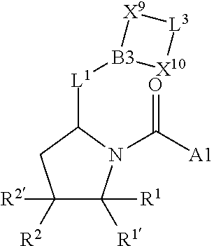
C1([R2])([R2])C([R1])([R1])N(C([A1])=O)C([L1][B3]2[X10][L3][X9]2)C1
